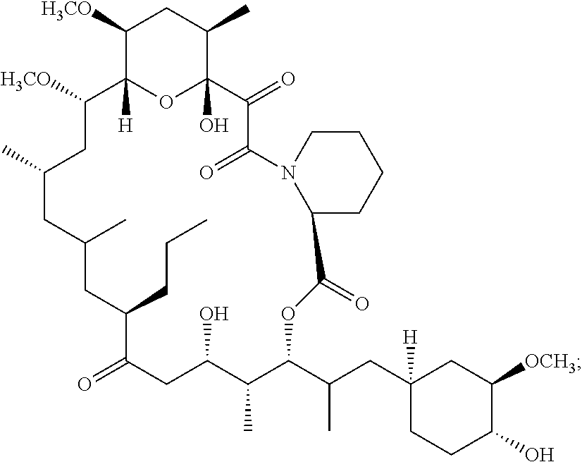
C1([H3CO])C2([H])OC(O)(C(C)C1)C(=O)C(=O)N1C(CCCC1)C(=O)OC(C(CC1([H])CCC(O)C([OCH3])C1)C)C(C)C(O)CC(=O)C(CCC)CC(C)CC(C)CC2[H3CO]
